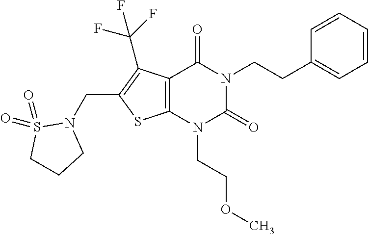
C12=C(N(CCOC)C(=O)N(CCC3=CC=CC=C3)C1=O)SC(CN1CCCS1(=O)=O)=C2C(F)(F)F
